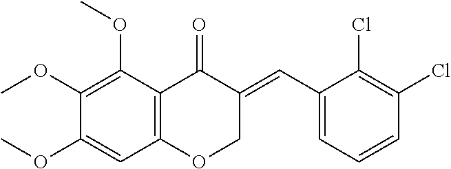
C12=C(C(OC)=C(OC)C(OC)=C1)C(=O)C(=CC1=CC=CC(Cl)=C1Cl)CO2
